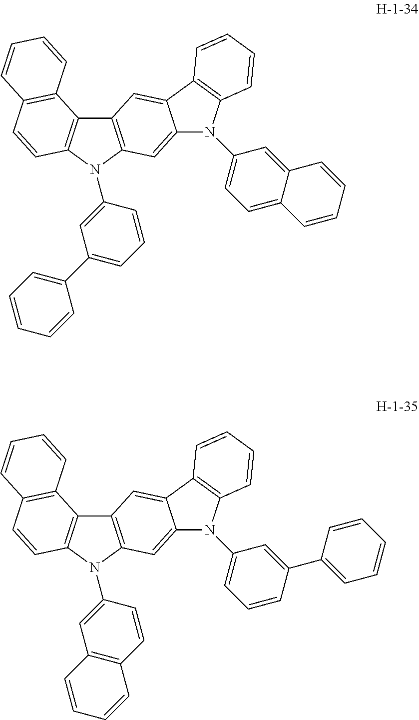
C12=C(N(C3=CC(C4=CC=CC=C4)=CC=C3)C3=C1C1=C(C=C3)C=CC=C1)C=C1C(=C2)C2=C(N1C1=CC=C3C(=C1)C=CC=C3)C=CC=C2.C12=C(N(C3=CC4=C(C=C3)C=CC=C4)C3=C1C1=C(C=C3)C=CC=C1)C=C1C(=C2)C2=C(N1C1=CC=CC(C3=CC=CC=C3)=C1)C=CC=C2
